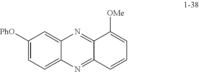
C1([PhO])=CC=C2C(=C1)N=C1C(=N2)C=CC=C1[OMe]
